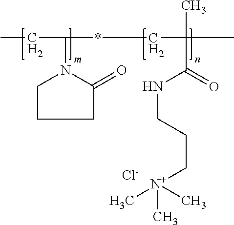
C1C(=O)N(C(CC)*CC(C)(C)C(NCCC[N+](C)(C)C)=O)CC1.[Cl-]
